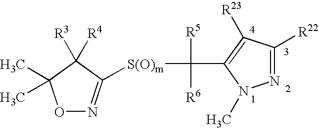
O1N=C([S(O)m]C([R5])([R6])C2=C([R23])C([R22])=NN2C)C([R4])([R3])C1(C)C
